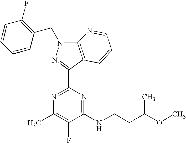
N1=C(C2=NN(CC3=C(F)C=CC=C3)C3=C2C=CC=N3)N=C(NCCC(C)OC)C(F)=C1C
